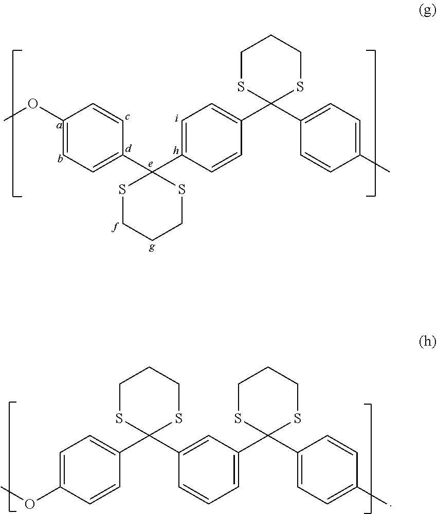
C1(OC)=CC=C(C2(C3=CC=C(C4(C5=CC=C(C)C=C5)SCCCS4)C=C3)SCCCS2)C=C1.C1=C(OC)C=CC(C2(C3=CC(C4(C5=CC=C(C)C=C5)SCCCS4)=CC=C3)SCCCS2)=C1
